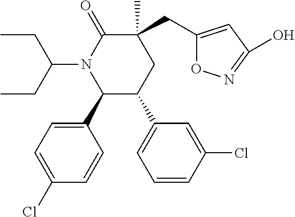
C1=C(Cl)C=CC(C2C(C3=CC=CC(Cl)=C3)CC(C)(CC3=CC(O)=NO3)C(=O)N2C(CC)CC)=C1
